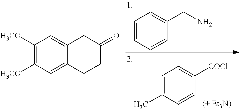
C1=CC=CC(CN)=C1.C1=C(C)C=CC([COCl])=C1.C1([H3CO])=C([H3CO])C=C2C(=C1)CC(=O)CC2
